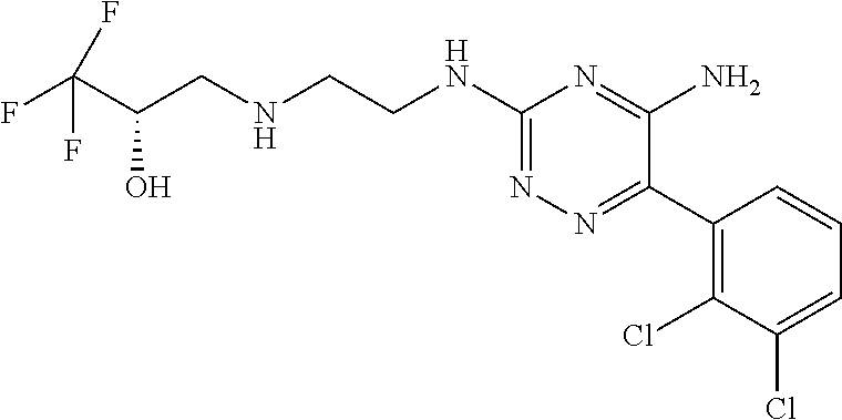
FC(C(CNCCNC1=NN=C(C2=C(Cl)C(Cl)=CC=C2)C(N)=N1)O)(F)F
